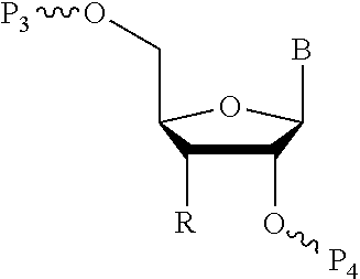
C1(O[P4])C([R])C(CO[P3])OC1B
